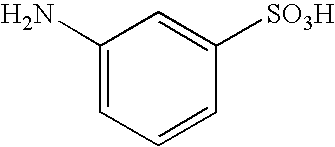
C1(N)=CC=CC([SO3H])=C1
